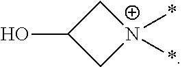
C1C(O)C[N+]1(*)*
